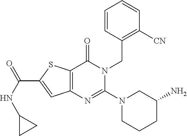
C12=C(SC(C(NC3CC3)=O)=C1)C(=O)N(CC1=C([CN])C=CC=C1)C(N1CCCC(N)C1)=N2
